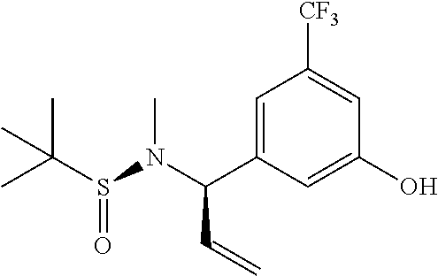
C1=C(C(N(C)S(C(C)(C)C)=O)C=C)C=C(O)C=C1[CF3]
